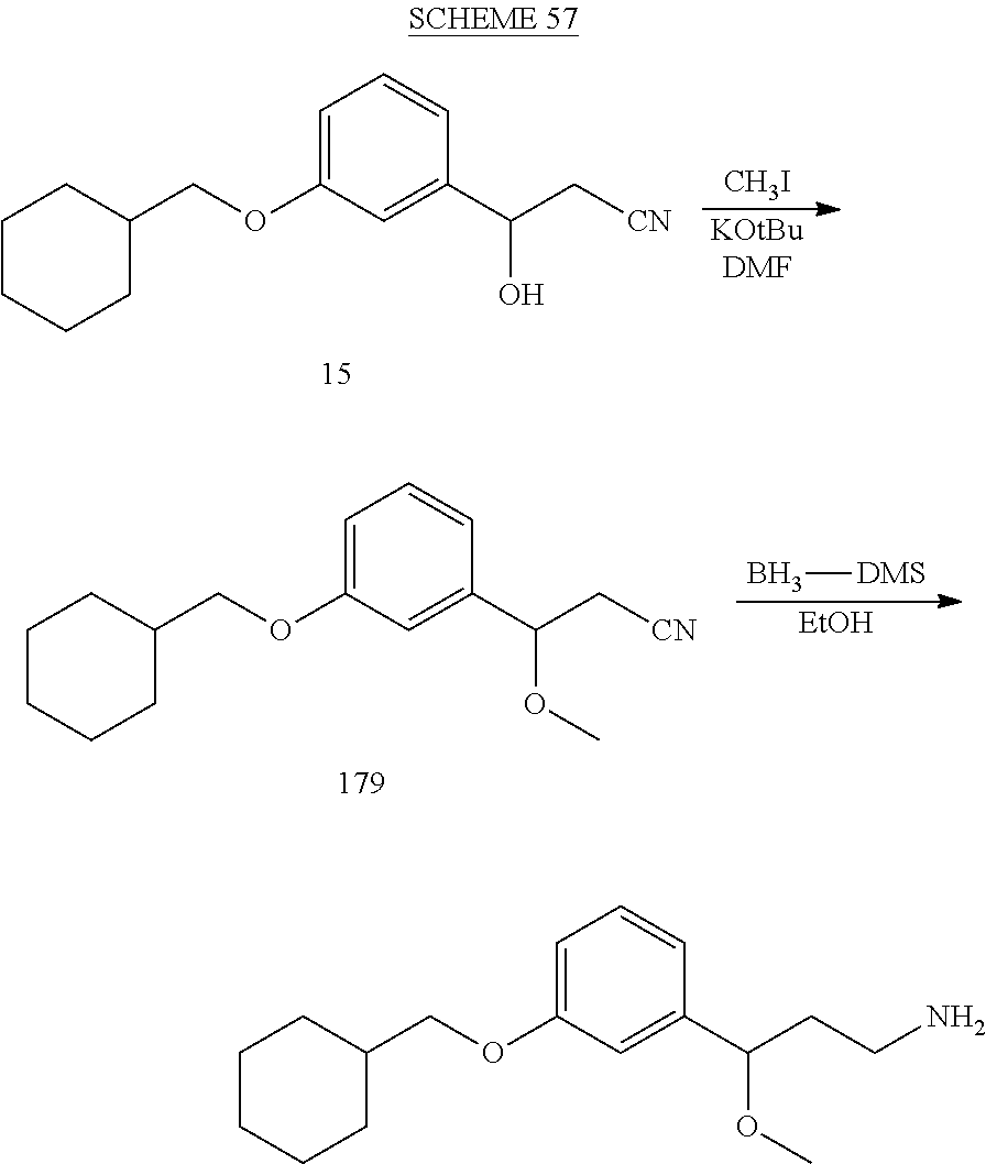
C1(COC2=CC=CC(C(C[CN])O)=C2)CCCCC1.[KOtBuDMF].[CH3I].C1(COC2=CC=CC(C(C[CN])OC)=C2)CCCCC1.[EtOH].B[DMS].C1(COC2=CC=CC(C(CCN)OC)=C2)CCCCC1
